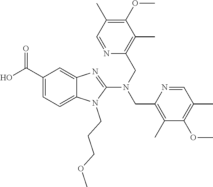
C(C1=CC=C2N(CCCOC)C(N(CC3=C(C)C(OC)=C(C)C=N3)CC3=C(C)C(OC)=C(C)C=N3)=NC2=C1)(O)=O
